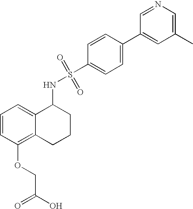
C1=CC(OCC(O)=O)=C2C(=C1)C(NS(=O)(=O)C1=CC=C(C3=CC(C)=CN=C3)C=C1)CCC2
